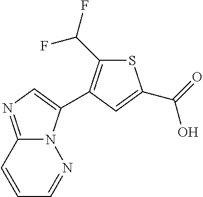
S1C(C(F)F)=C(C2=CN=C3N2N=CC=C3)C=C1C(=O)O
